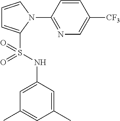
C1=CN(C2=NC=C([CF3])C=C2)C(S(NC2=CC(C)=CC(C)=C2)(=O)=O)=C1
